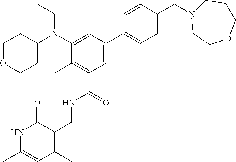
C1=CC(CN2CCOCCC2)=CC=C1C1=CC(C(=O)NCC2=C(C)C=C(C)NC2=O)=C(C)C(N(C2CCOCC2)CC)=C1
